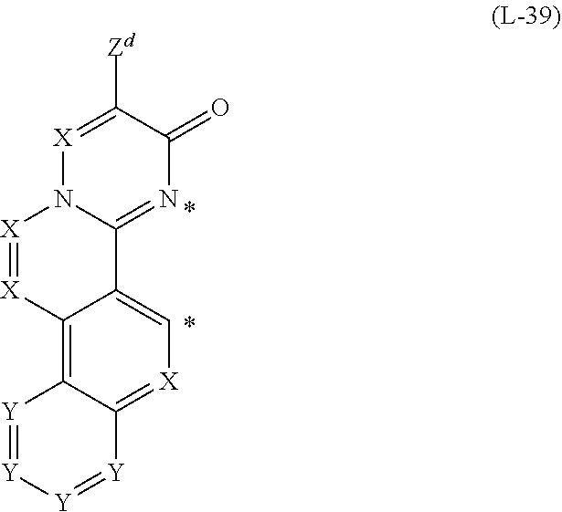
[X]1=C([Zd])C(=O)N=C2N1[X]=[X]C1=C3C(=[X]C=C21)[Y]=[Y][Y]=[Y]3
